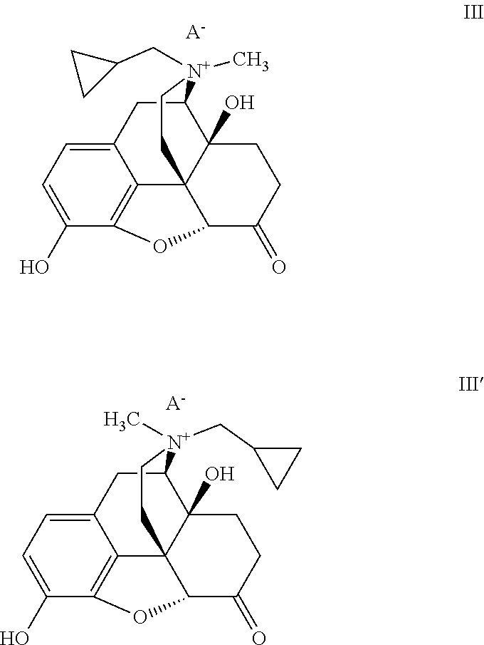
C12=CC=C(O)C3=C1C14C(O)(C(C2)[N+](CC2CC2)(C)CC1)CCC(=O)C4O3.[A-].C12=CC=C(O)C3=C1C14C(O)(C(C2)[N+](CC2CC2)(C)CC1)CCC(=O)C4O3.[A-]
